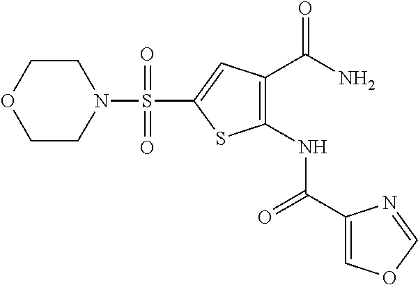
C1(NC(C2=COC=N2)=O)=C(C(N)=O)C=C(S(N2CCOCC2)(=O)=O)S1
